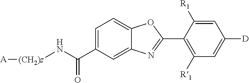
C1=C([R1])C(C2=NC3=CC(C(N[(CH2)z][A])=O)=CC=C3O2)=C([R1])C=C1[D]
